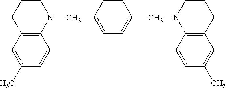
N1(CC2=CC=C(CN3C4=C(CCC3)C=C(C)C=C4)C=C2)CCCC2=C1C=CC(C)=C2
